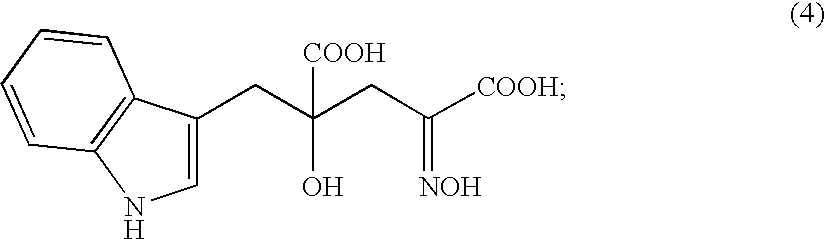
C1=C(CC(CC([COOH])=[NOH])([COOH])O)C2=C(N1)C=CC=C2
